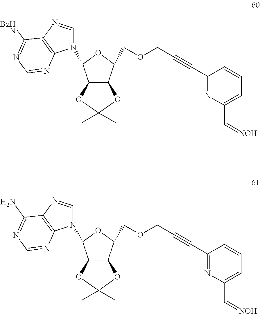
C12C(C(COCC#CC3=NC(C=[NOH])=CC=C3)OC1N1C=NC3=C1N=CN=C3[BzHN])OC(C)(C)O2.C12C(C(COCC#CC3=NC(C=[NOH])=CC=C3)OC1N1C=NC3=C1N=CN=C3N)OC(C)(C)O2
